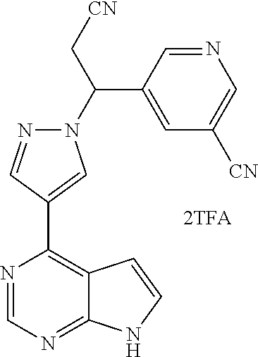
N1(C(C[CN])C2=CC([CN])=CN=C2)N=CC(C2=C3C(=NC=N2)NC=C3)=C1
